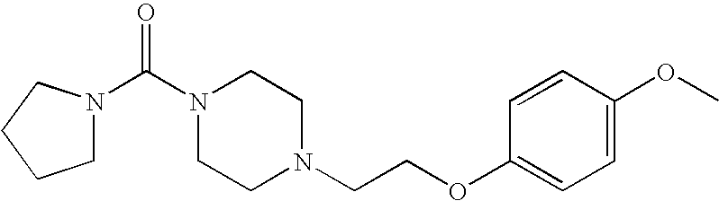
N1(C(N2CCN(CCOC3=CC=C(OC)C=C3)CC2)=O)CCCC1
